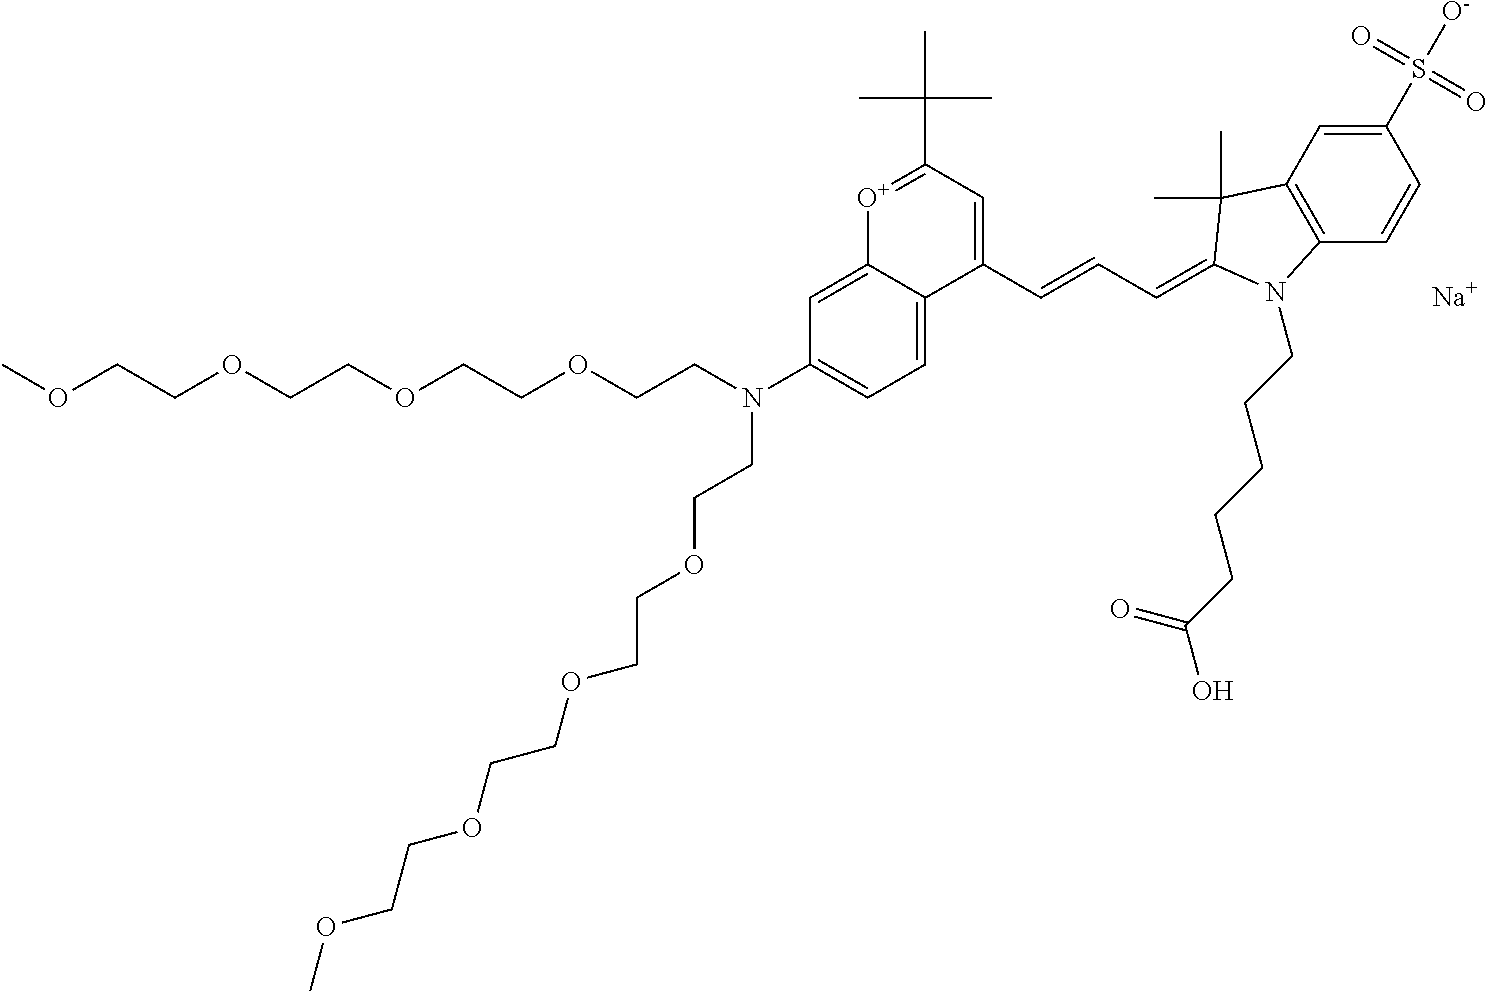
C1=C2C(=CC=C1N(CCOCCOCCOCCOC)CCOCCOCCOCCOC)C(C=CC=C1C(C)(C)C3=C(C=CC(S([O-])(=O)=O)=C3)N1CCCCCC(O)=O)=CC(C(C)(C)C)=[O+]2.[Na]
